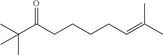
CC(C(CCCCC=C(C)C)=O)(C)C
